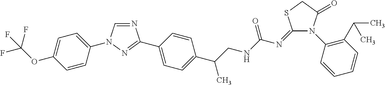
N1=CN(C2=CC=C(OC(F)(F)F)C=C2)N=C1C1=CC=C(C(CNC(N=C2SCC(=O)N2C2=C(C(C)C)C=CC=C2)=O)C)C=C1
